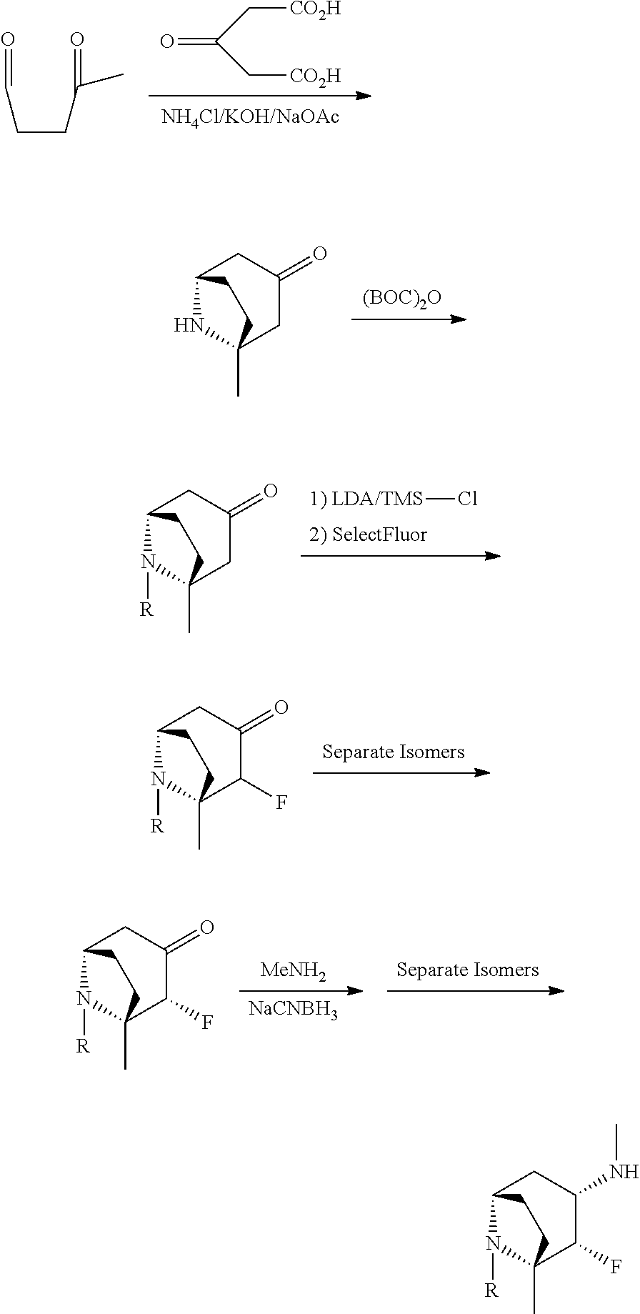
C1C2NC(C)(CC1=O)CC2.[(BOC)2O].C1C2N([R])C(C)(CC1=O)CC2.[1) LDA/TMS]Cl.C1C2N([R])C(C)(C(F)C1=O)CC2.[Separate Isomers].C1C2N([R])C(C)(C(F)C1=O)CC2.[MeNH2].[NaCNBH3].[Separate Isomers].C(CC(=O)C)C=O.[CO2H]CC(=O)C[CO2H].C1C2N([R])C(C)(C(F)C1NC)CC2
